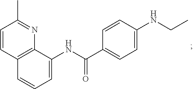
C12=C(C(NC(C3=CC=C(NCC)C=C3)=O)=CC=C1)N=C(C)C=C2
